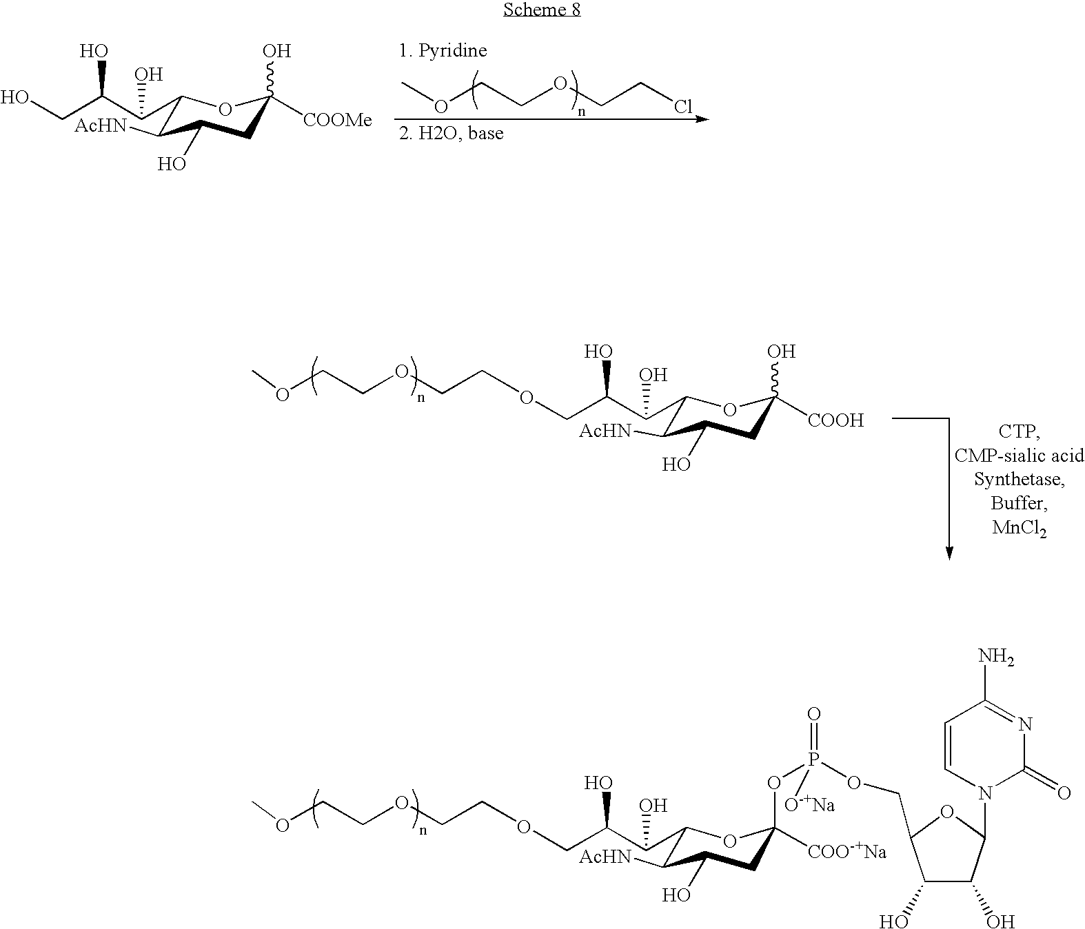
C1(C(C(O)COCCOCCOC)O)C([AcHN])C(O)CC(OP(=O)(OCC2C(O)C(O)C(N3C(=O)N=C(N)C=C3)O2)[O-+Na])([COO-+Na])O1.O(CCOCCCl)C.C1(C(C(CO)O)O)C([AcHN])C(O)CC(O)([COOMe])O1.C1(C(C(O)COCCOCCOC)O)C([AcHN])C(O)CC(O)([COOH])O1
